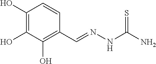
C1(O)=C(O)C(O)=C(C=NNC(N)=S)C=C1
